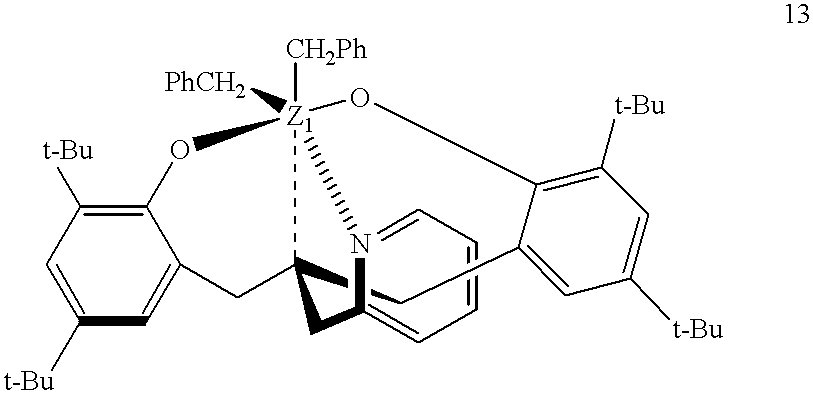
C1=C2C(=C([t-Bu])C=C1[t-Bu])O[Z1]13([PhCH2])([CH2Ph])OC4=C([t-Bu])C=C([t-Bu])C=C4CC1(C2)CC1=CC=CC=N31
